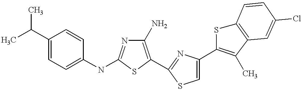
C1(N)=C(C2=NC(C3=C(C)C4=C(S3)C=CC(Cl)=C4)=CS2)SC(NC2=CC=C(C(C)C)C=C2)=N1
